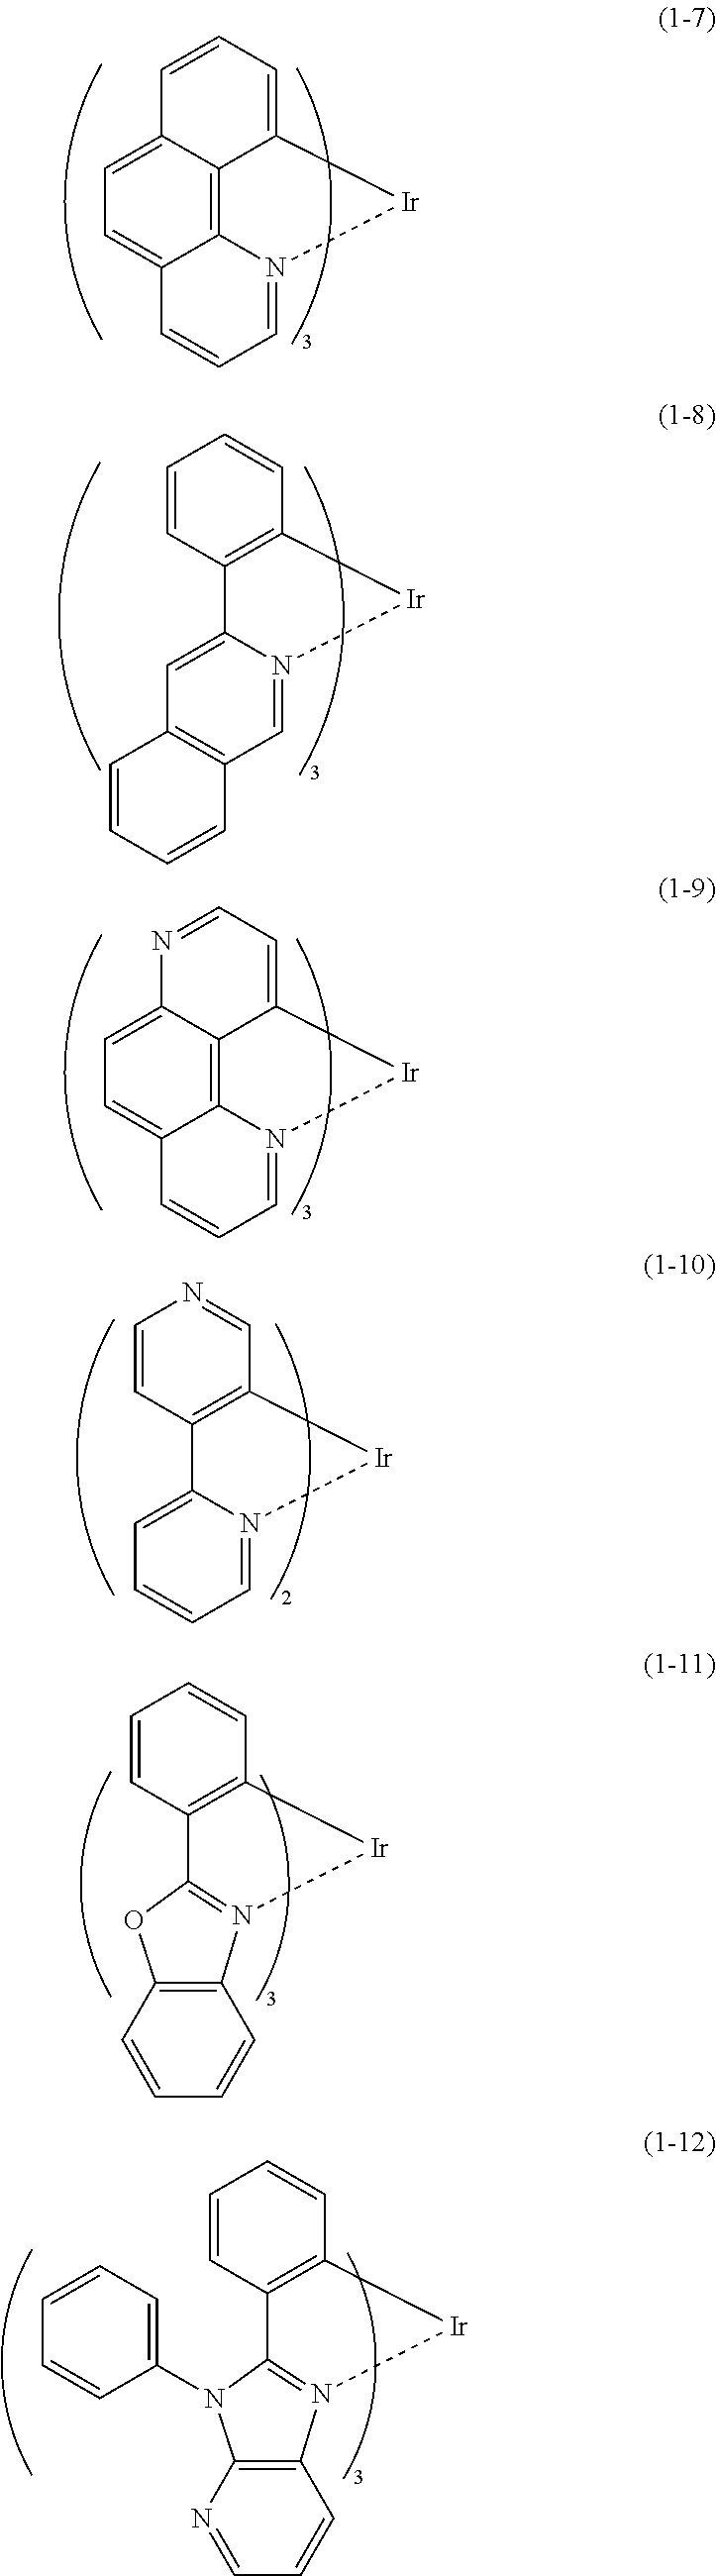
C12=C3C4=CC=C1C=CC=C2[Ir]N3=CC=C4.C12=C(C=CC=C1)[Ir]N1=CC3=C(C=C21)C=CC=C3.C12=C3C4=CC=C1N=CC=C2[Ir]N3=CC=C4.C12=C(C=NC=C1)[Ir]N1=CC=CC=C21.C12=C(C=CC=C1)[Ir]N1=C2OC2=C1C=CC=C2.C12=C(C=CC=C1)[Ir]N1=C2N(C2=CC=CC=C2)C2=C1C=CC=N2
